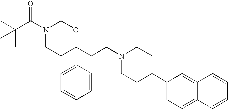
N1(C(C(C)(C)C)=O)CCC(CCN2CCC(C3=CC=C4C(=C3)C=CC=C4)CC2)(C2=CC=CC=C2)OC1
